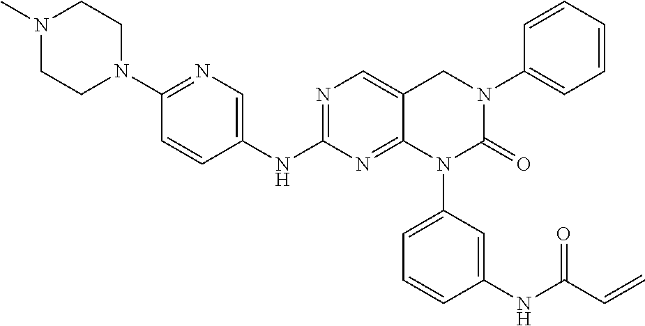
C1(NC2=NC=C3C(=N2)N(C2=CC=CC(NC(C=C)=O)=C2)C(=O)N(C2=CC=CC=C2)C3)=CN=C(N2CCN(C)CC2)C=C1
